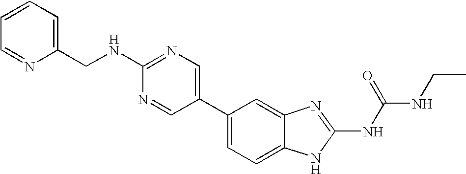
C1(C2=CN=C(NCC3=CC=CC=N3)N=C2)=CC=C2C(=C1)N=C(NC(NCC)=O)N2
